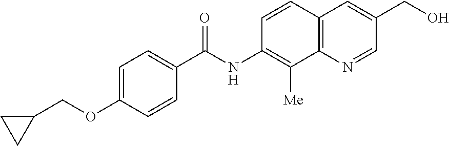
C1=C(OCC2CC2)C=CC(C(NC2=C([Me])C3=C(C=C(CO)C=N3)C=C2)=O)=C1
